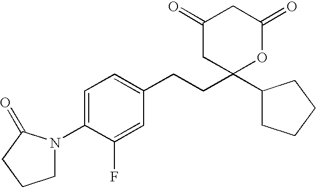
C1(N2CCCC2=O)=CC=C(CCC2(C3CCCC3)OC(=O)CC(=O)C2)C=C1F
